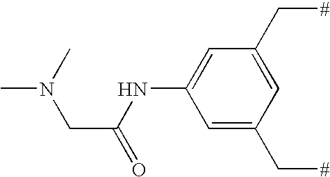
C1(NC(CN(C)C)=O)=CC(C[#])=CC(C[#])=C1
